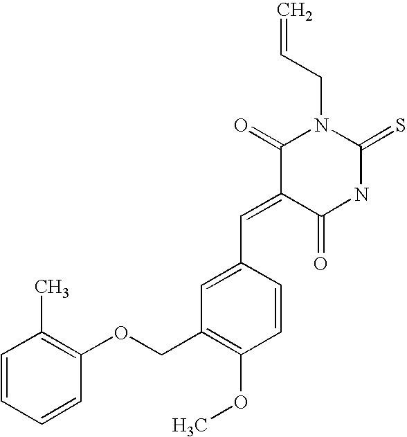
C=CCN1C(=O)C(=CC2=CC(COC3=C(C)C=CC=C3)=C(OC)C=C2)C(=O)NC1=S
